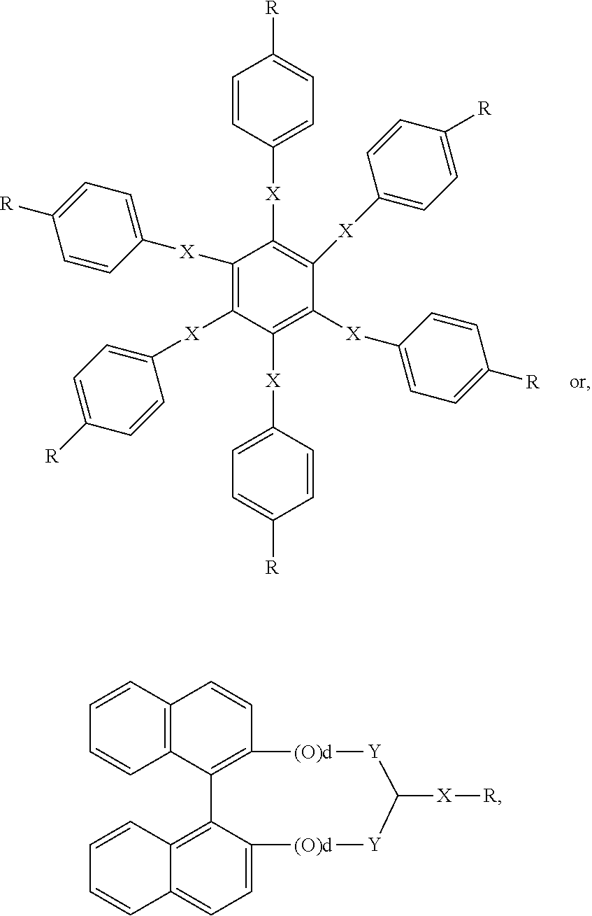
C1([X]C2=CC=C([R])C=C2)=C([X]C2=CC=C([R])C=C2)C([X]C2=CC=C([R])C=C2)=C([X]C2=CC=C([R])C=C2)C([X]C2=CC=C([R])C=C2)=C1[X]C1=CC=C([R])C=C1.C1=CC2=C(C=C1)C1=C(C=C2)[(O)d][Y]C([X][R])[Y][(O)d]C2=CC=C3C(=C12)C=CC=C3
